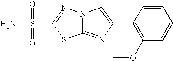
N12C(=NC(C3=C(OC)C=CC=C3)=C1)SC(S(=O)(=O)N)=N2
